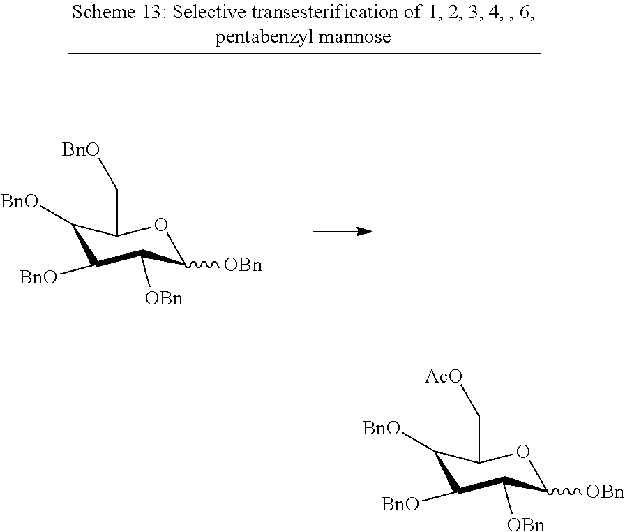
C1([BnO])C(C[BnO])OC([OBn])C([OBn])C1[BnO].C1([BnO])C(C[AcO])OC([OBn])C([OBn])C1[BnO]
